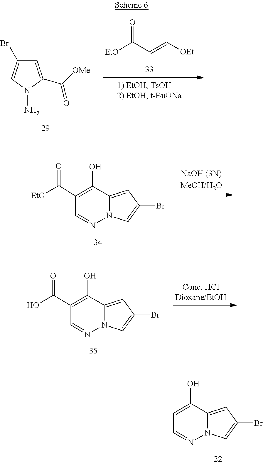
C1=NN2C(=CC(Br)=C2)C(O)=C1.C(C=C[OEt])(=O)[EtO].NN1C(C(=O)[OMe])=CC(Br)=C1.C12=CC(Br)=CN1N=CC(C(=O)[EtO])=C2O.C1=NN2C(=CC(Br)=C2)C(O)=C1C(O)=O
